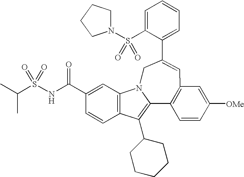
C1=C(S(N2CCCC2)(=O)=O)C(C2=CC3=C(C4=C(C5CCCCC5)C5=C(C=C(C(NS(C(C)C)(=O)=O)=O)C=C5)N4C2)C=CC([OMe])=C3)=CC=C1
